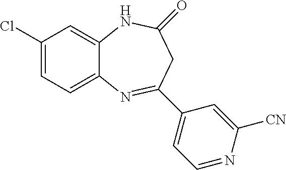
C1(Cl)=CC=C2C(=C1)NC(=O)CC(C1=CC=NC([CN])=C1)=N2
